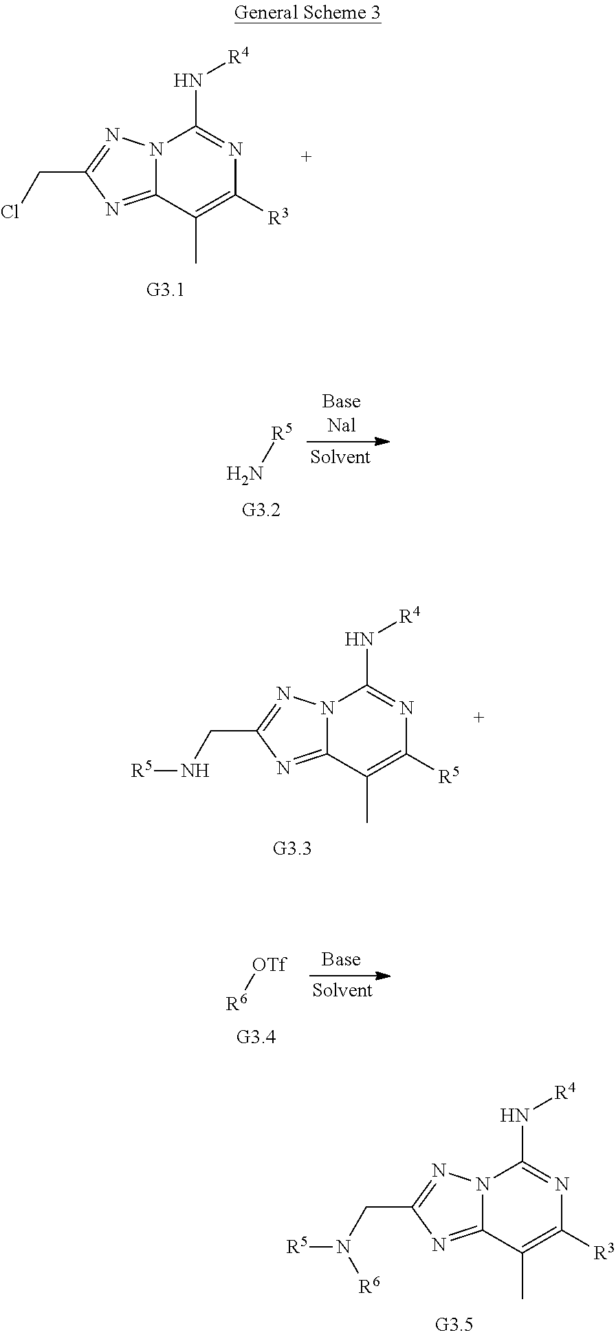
N[R5].N12C(=NC(CN[R5])=N1)C(C)=C([R5])N=C2N[R4].[R6][OTf].N12C(=NC(CN([R6])[R5])=N1)C(C)=C([R3])N=C2N[R4].N12C(=NC(CCl)=N1)C(C)=C([R3])N=C2N[R4]
